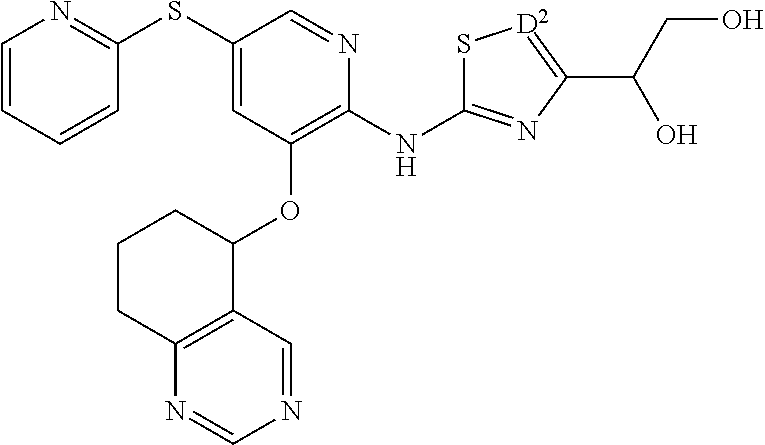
S(C1=CC(OC2CCCC3=C2C=NC=N3)=C(NC2=NC(C(CO)O)=[D2]S2)N=C1)C1=NC=CC=C1
